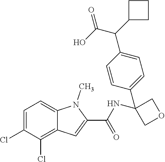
C1=C(Cl)C(Cl)=C2C(=C1)N(C)C(C(=O)NC1(C3=CC=C(C(C4CCC4)C(O)=O)C=C3)COC1)=C2
